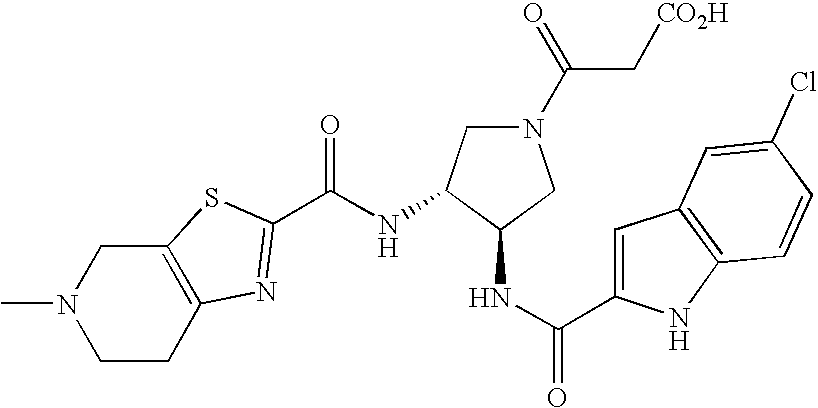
CN1CCC2=C(C1)SC(C(NC1C(NC(=O)C3=CC4=C(N3)C=CC(Cl)=C4)CN(C(C[CO2H])=O)C1)=O)=N2
